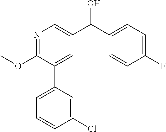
N1=C(OC)C(C2=CC=CC(Cl)=C2)=CC(C(C2=CC=C(F)C=C2)O)=C1
